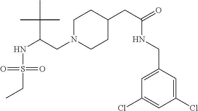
O=S(NC(C(C)(C)C)CN1CCC(CC(NCC2=CC(Cl)=CC(Cl)=C2)=O)CC1)(=O)CC
